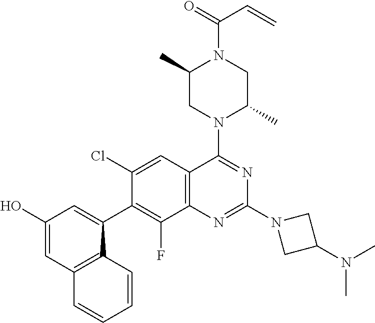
C1(O)=CC2=C(C(C3=C(F)C4=C(C=C3Cl)C(N3C(C)CN(C(=O)C=C)C(C)C3)=NC(N3CC(N(C)C)C3)=N4)=C1)C=CC=C2
